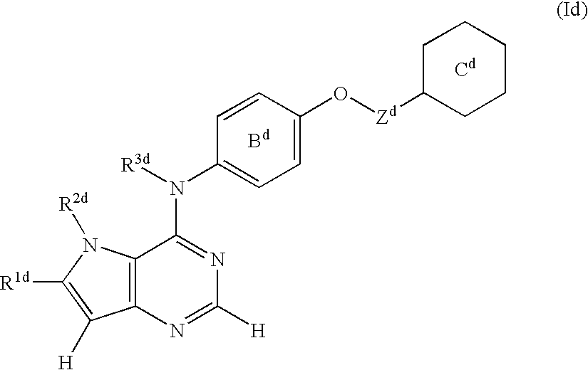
[R3d]N(C1=CC=C(O[Zd]C2CCCCC2)C=C1)C1=NC([H])=NC2=C1N([R2d])C([R1d])=C2[H].[Bd].[Cd]
